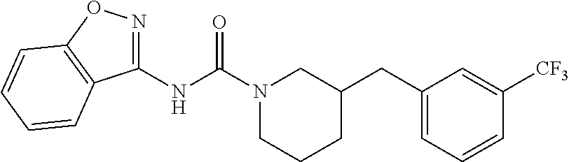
N1(C(NC2=NOC3=C2C=CC=C3)=O)CCCC(CC2=CC=CC([CF3])=C2)C1
